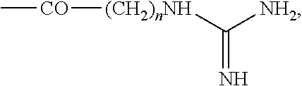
C[CO][(CH2)nNH]C([NH2])=N
